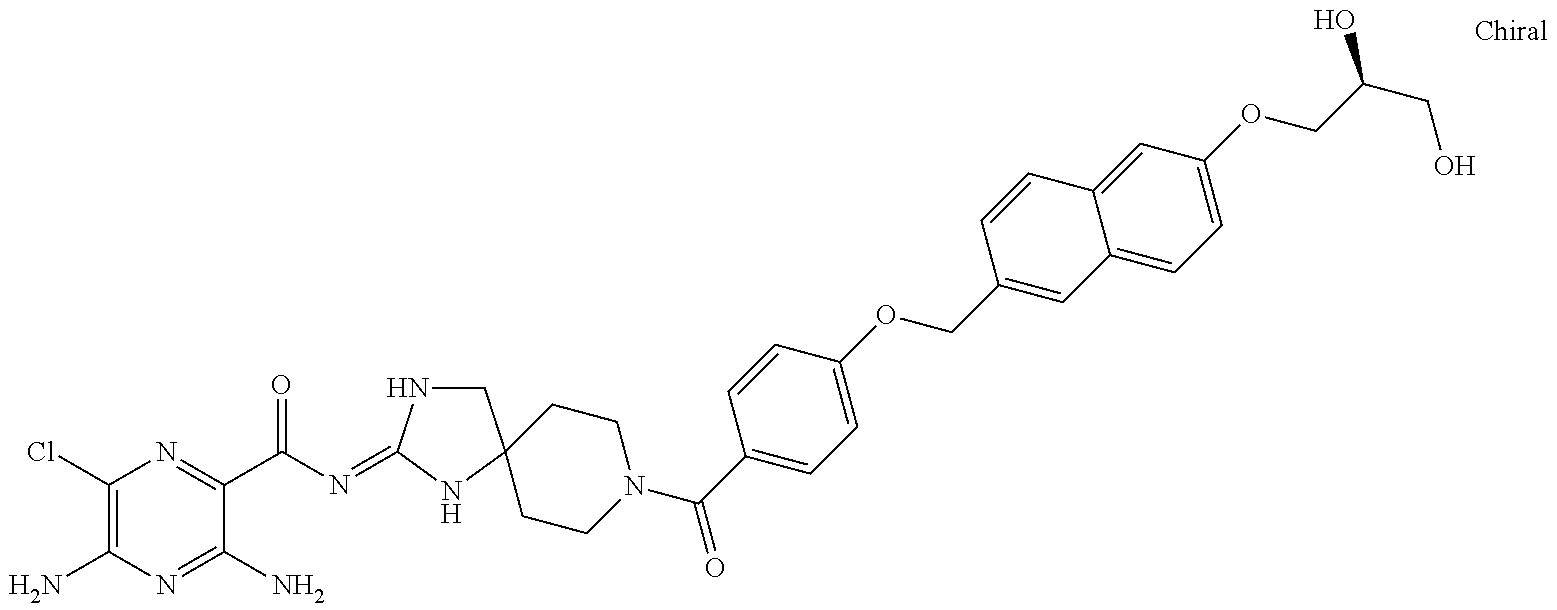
C1(Cl)=C(N)N=C(N)C(C(N=C2NCC3(N2)CCN(C(C2=CC=C(OCC4=CC5=CC=C(OCC(CO)O)C=C5C=C4)C=C2)=O)CC3)=O)=N1
